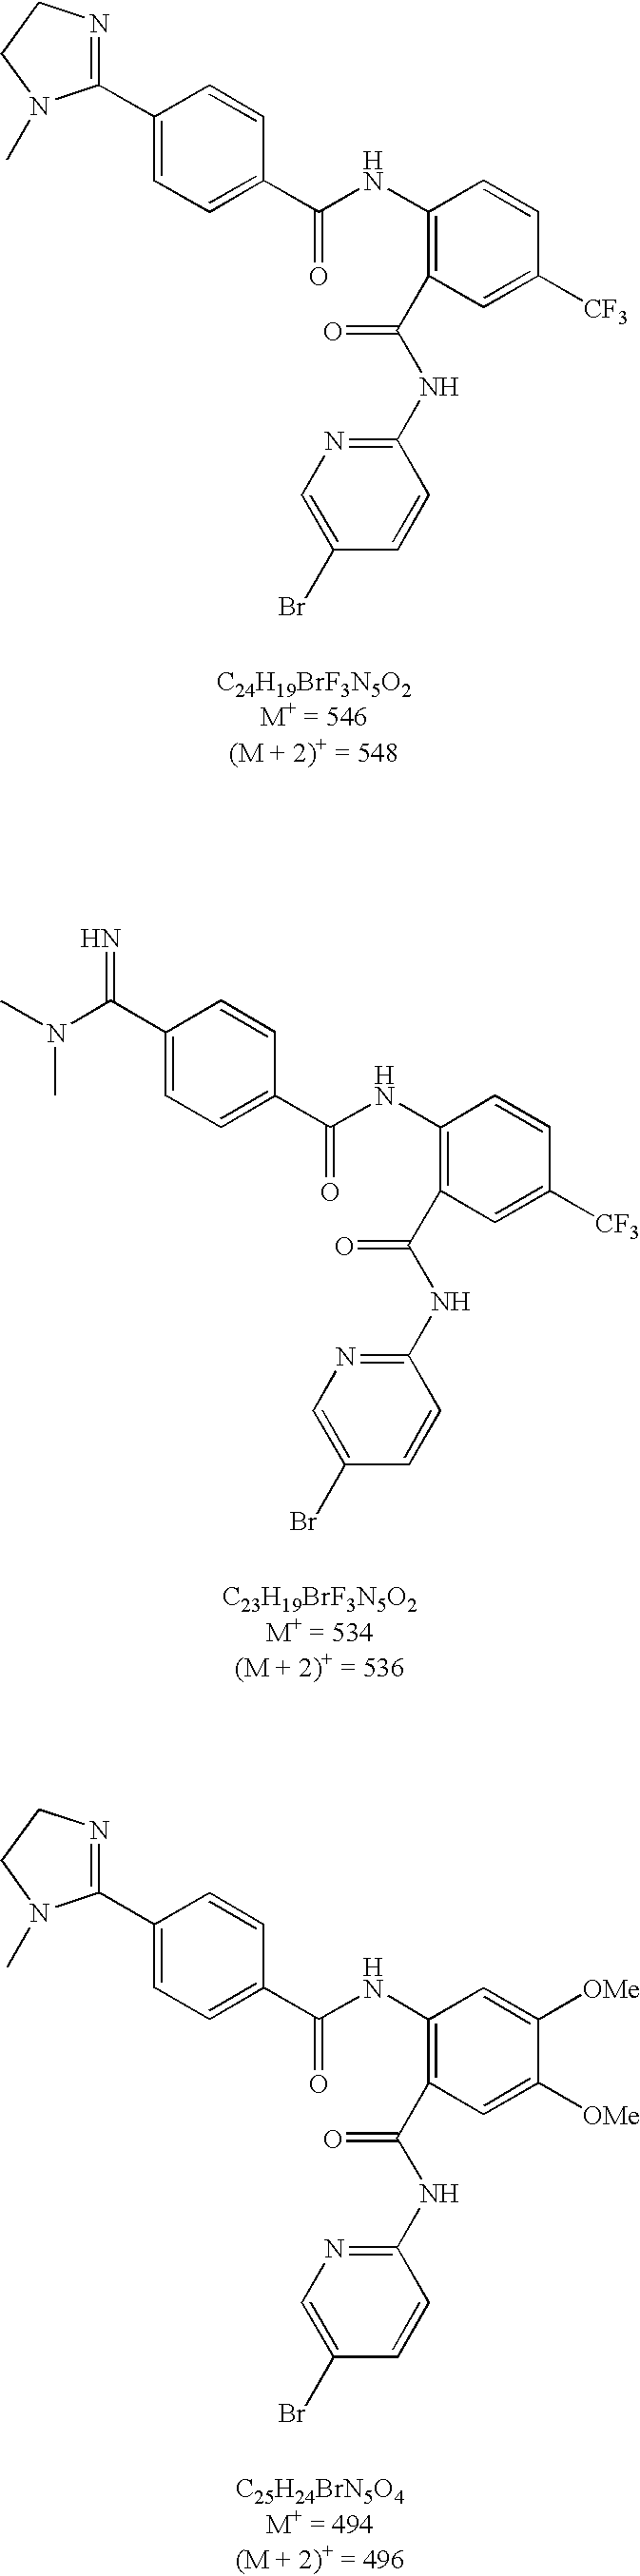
C1(C2=CC=C(C(=O)NC3=C(C(NC4=NC=C(Br)C=C4)=O)C=C([CF3])C=C3)C=C2)=NCCN1C.C(=N)(C1=CC=C(C(=O)NC2=C(C(NC3=NC=C(Br)C=C3)=O)C=C([CF3])C=C2)C=C1)N(C)C.C1(C2=CC=C(C(=O)NC3=C(C(NC4=NC=C(Br)C=C4)=O)C=C([OMe])C([OMe])=C3)C=C2)=NCCN1C
